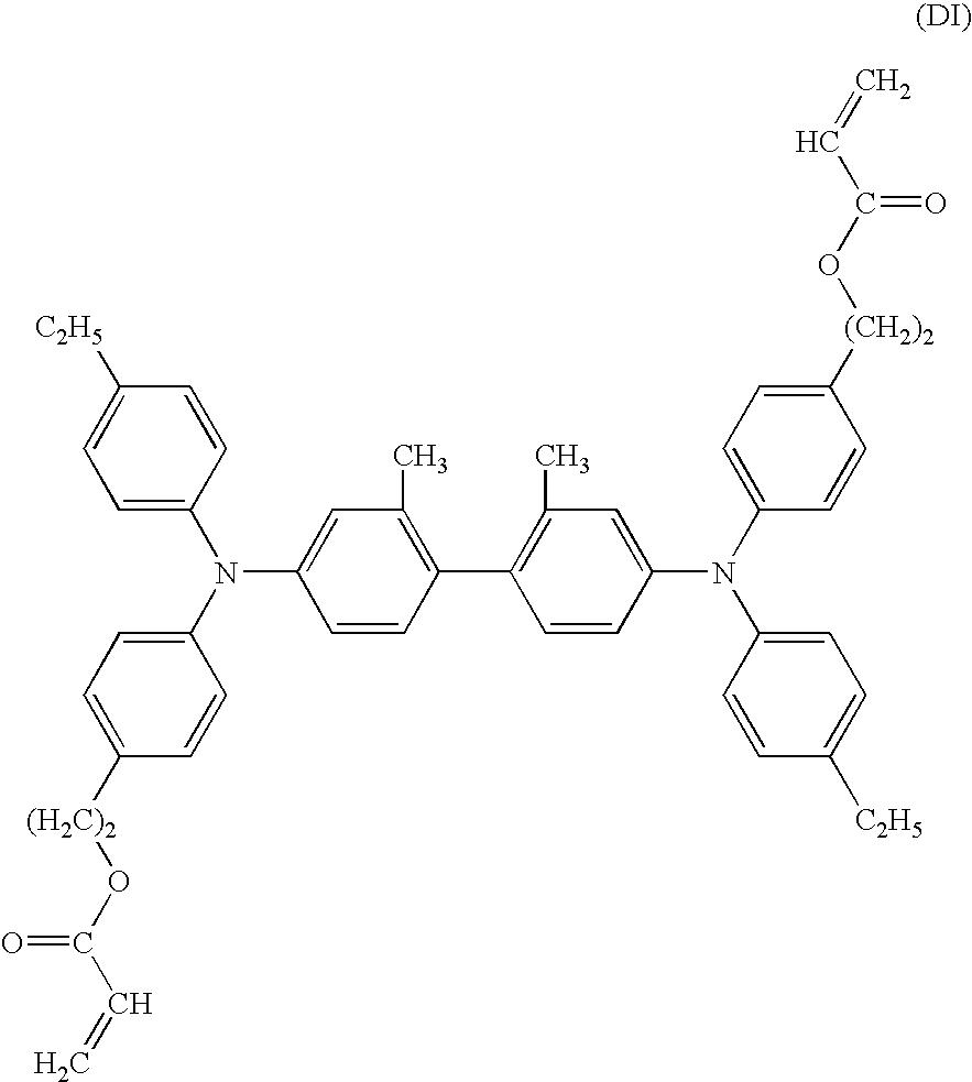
C1=C(N(C2=CC=C([(H2C)2]OC(C=C)=O)C=C2)C2=CC(C)=C(C3=C(C)C=C(N(C4=CC=C([(CH2)2]OC(C=C)=O)C=C4)C4=CC=C([C2H5])C=C4)C=C3)C=C2)C=CC([C2H5])=C1
